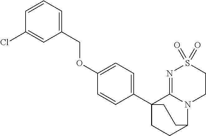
O(C1=CC=C(C23CCC(N4C2=NS(=O)(=O)CC4)CC3)C=C1)CC1=CC=CC(Cl)=C1
